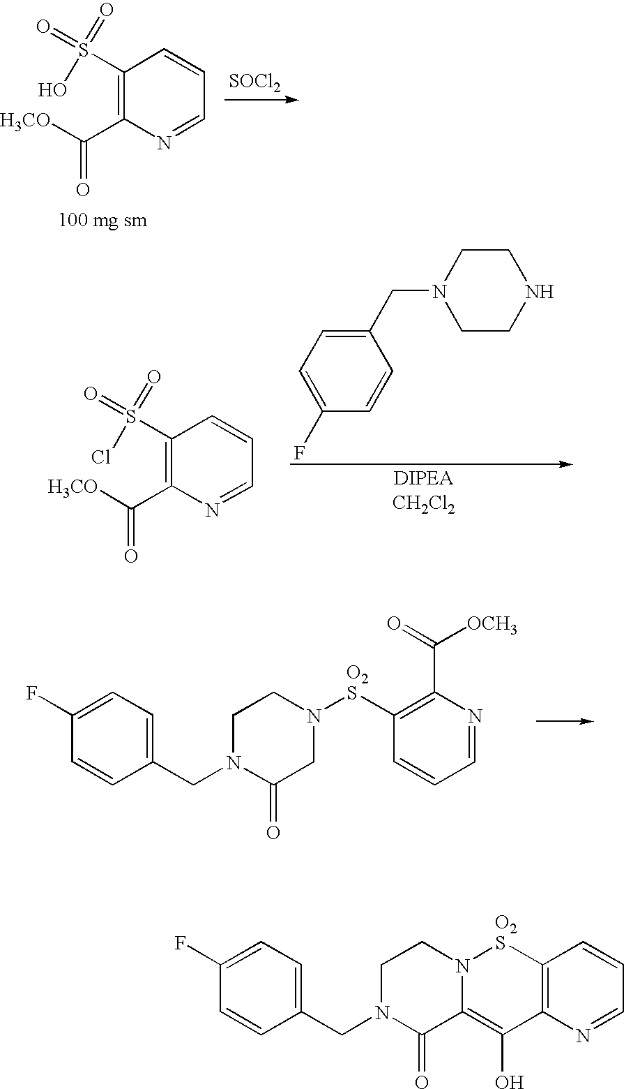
C1(F)=CC=C(CN2C(=O)CN([O2S]C3=C(C([OCH3])=O)N=CC=C3)CC2)C=C1.[SOCl2].C1(S(O)(=O)=O)=C(C([H3CO])=O)N=CC=C1.C1(S(Cl)(=O)=O)=C(C([H3CO])=O)N=CC=C1.C1=C(F)C=CC(CN2CCNCC2)=C1.C1(F)=CC=C(CN2C(=O)C3=C(O)C4=C([O2S]N3CC2)C=CC=N4)C=C1
